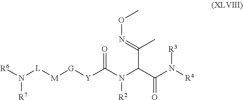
[R6]N([L][M][G][Y]C(N(C(C(N([R4])[R3])=O)C(=NOC)C)[R2])=O)[R7]
